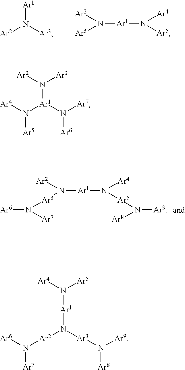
[Ar6]N([Ar7])[Ar3]N([Ar2])[Ar1]N([Ar4])[Ar5]N([Ar8])[Ar9].[Ar2]N([Ar1])[Ar3].[Ar3]N([Ar2])[Ar1]N([Ar4])[Ar5].[Ar4]N([Ar5])[Ar1](N([Ar2])[Ar3])N([Ar6])[Ar7].[Ar6]N([Ar7])[Ar2]N([Ar3]N([Ar8])[Ar9])[Ar1]N([Ar5])[Ar4]
